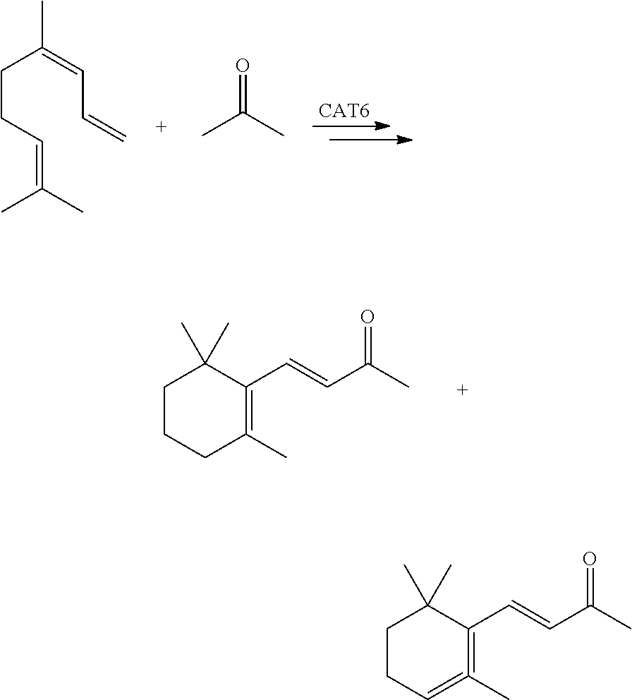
C(CC=C(C)C)C(=CC=C)C.CC(C)=O.C1CCC(C)=C(C=CC(C)=O)C1(C)C.C1CC=C(C)=C(C=CC(C)=O)C1(C)C
